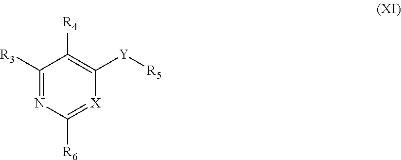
C1([R3])=NC([R6])=[X]C([Y][R5])=C1[R4]
